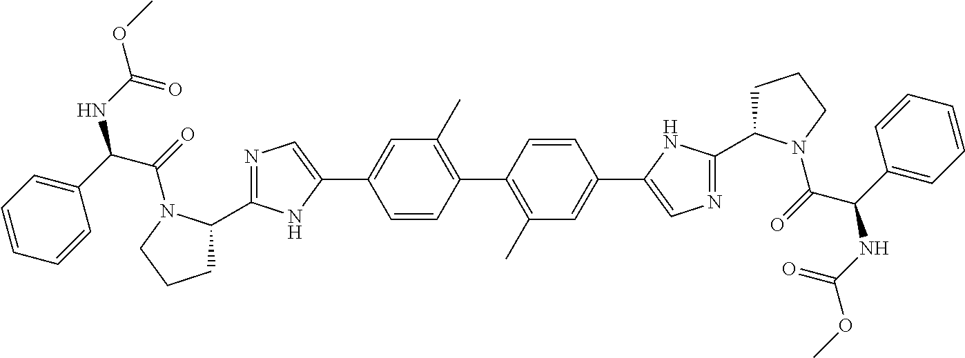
C1=CC(C2=C(C)C=C(C3=CN=C(C4CCCN4C(=O)C(C4=CC=CC=C4)NC(=O)OC)N3)C=C2)=C(C)C=C1C1=CN=C(C2CCCN2C(C(NC(OC)=O)C2=CC=CC=C2)=O)N1
